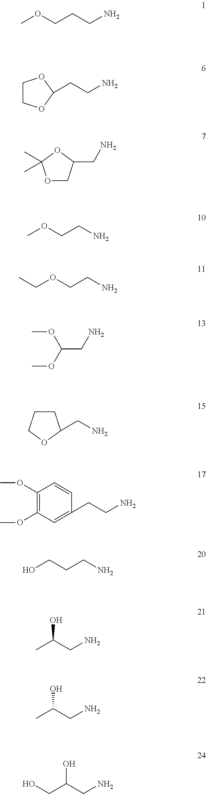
COCCCN.C1COC(CCN)O1.O1CC(CN)OC1(C)C.COCCN.CCOCCN.COC(OC)CN.C1CCOC1CN.C1(OC)=C(OC)C=C(CCN)C=C1.OCCCN.CC(CN)O.CC(CN)O.OCC(CN)O
